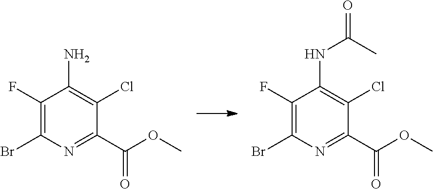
C1(F)=C(Br)N=C(C(OC)=O)C(Cl)=C1N.C1(F)=C(Br)N=C(C(OC)=O)C(Cl)=C1NC(C)=O
